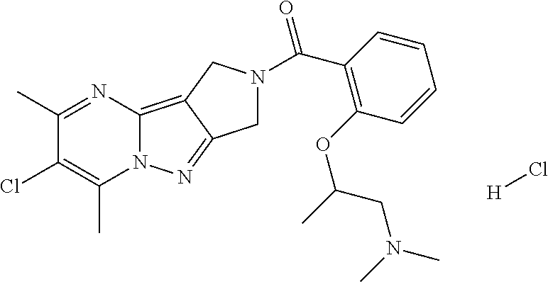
C1(C)=NC2=C3C(=NN2C(C)=C1Cl)CN(C(C1=C(OC(C)CN(C)C)C=CC=C1)=O)C3.[H]Cl
